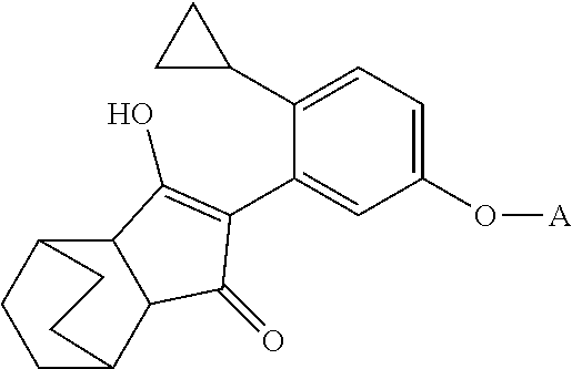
C1CC2C3C(C1CC2)C(O)=C(C1=CC(O[A])=CC=C1C1CC1)C3=O
